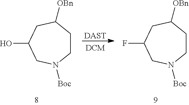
C1CC([OBn])CC(O)CN1[Boc].[DAST].C1CC([OBn])CC(F)CN1[Boc]
